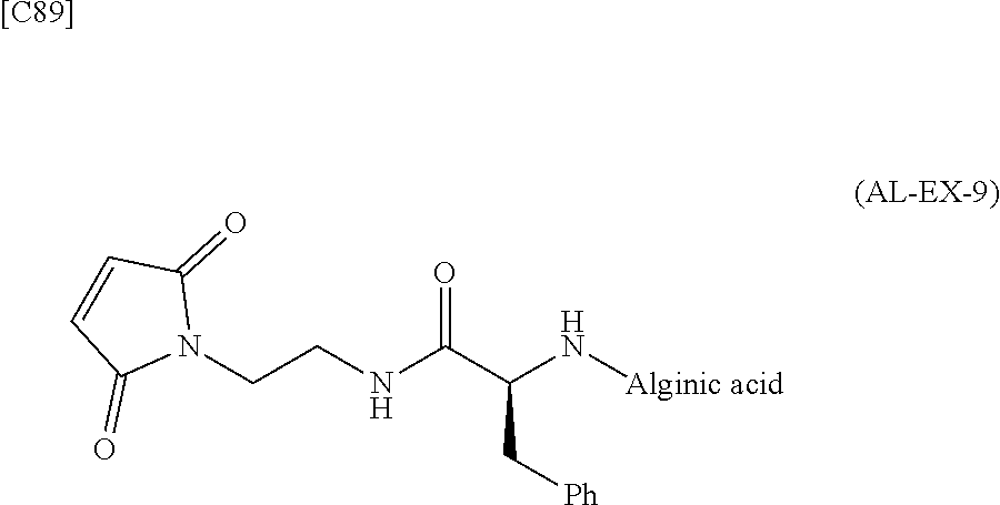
[[C89]].C(CNC(C(N[Alginic acid])C[Ph])=O)N1C(=O)C=CC1=O
